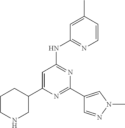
N1=C(C2=CN(C)N=C2)N=C(NC2=NC=CC(C)=C2)C=C1C1CCCNC1
